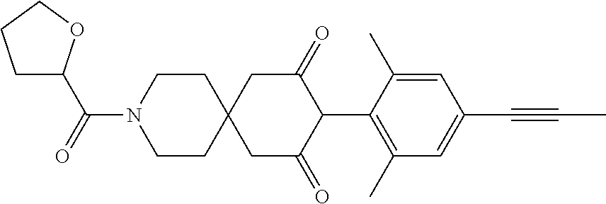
C1CN(C(=O)C2CCCO2)CCC12CC(=O)C(C1=C(C)C=C(C#CC)C=C1C)C(=O)C2
